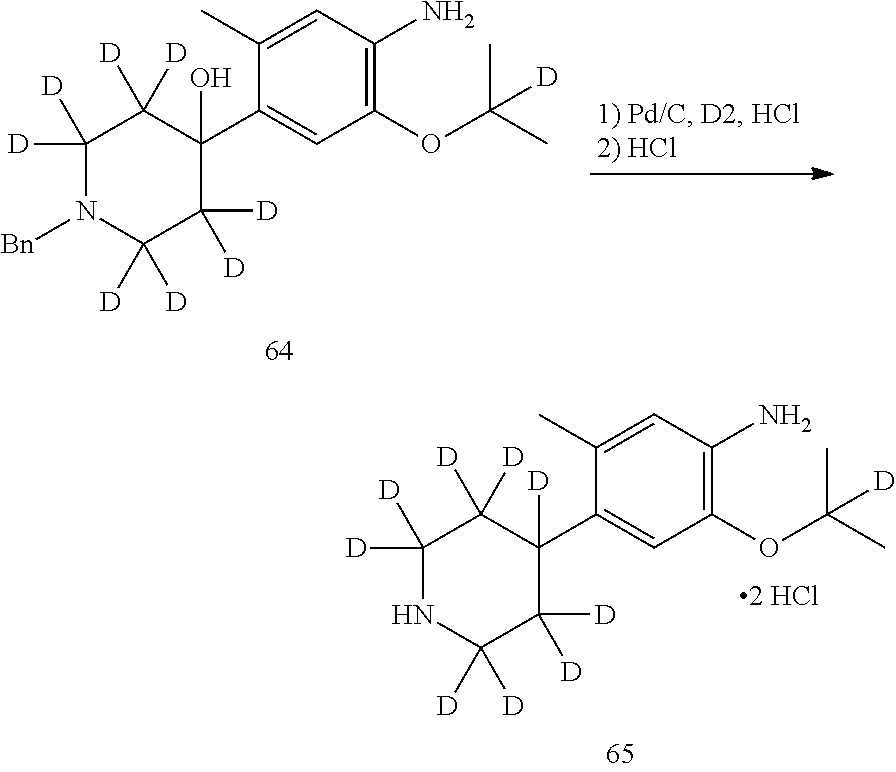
C1([D])([D])N([Bn])C([D])([D])C([D])([D])C(C2=CC(OC(C)(C)[D])=C(N)C=C2C)(O)C1([D])[D].C1([D])([D])NC([D])([D])C([D])([D])C(C2=CC(OC(C)(C)[D])=C(N)C=C2C)([D])C1([D])[D]
